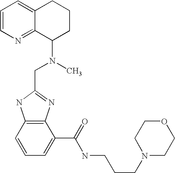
C1=CN=C2C(=C1)CCCC2N(C)CC1=NC2=C(N1)C=CC=C2C(=O)NCCCN1CCOCC1
